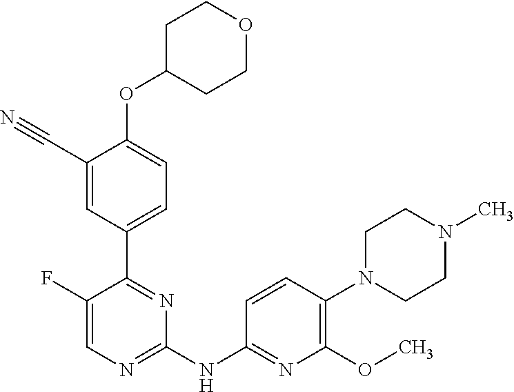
O(C1=CC=C(C2=NC(NC3=NC(OC)=C(N4CCN(C)CC4)C=C3)=NC=C2F)C=C1C#N)C1CCOCC1
